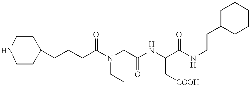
C1(CCCC(N(CC(NC(C(NCCC2CCCCC2)=O)C[COOH])=O)CC)=O)CCNCC1
